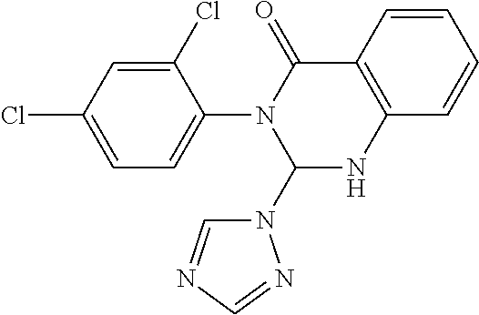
C1(Cl)=CC(Cl)=CC=C1N1C(N2C=NC=N2)NC2=C(C1=O)C=CC=C2
